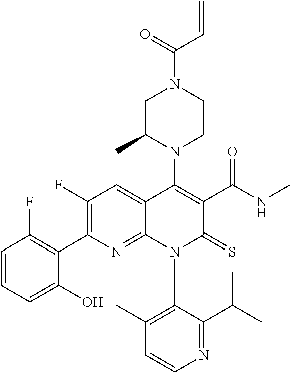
C1=CN=C(C(C)C)C(N2C(=S)C(C(=O)NC)=C(N3C(C)CN(C(C=C)=O)CC3)C3=CC(F)=C(C4=C(F)C=CC=C4O)N=C23)=C1C
